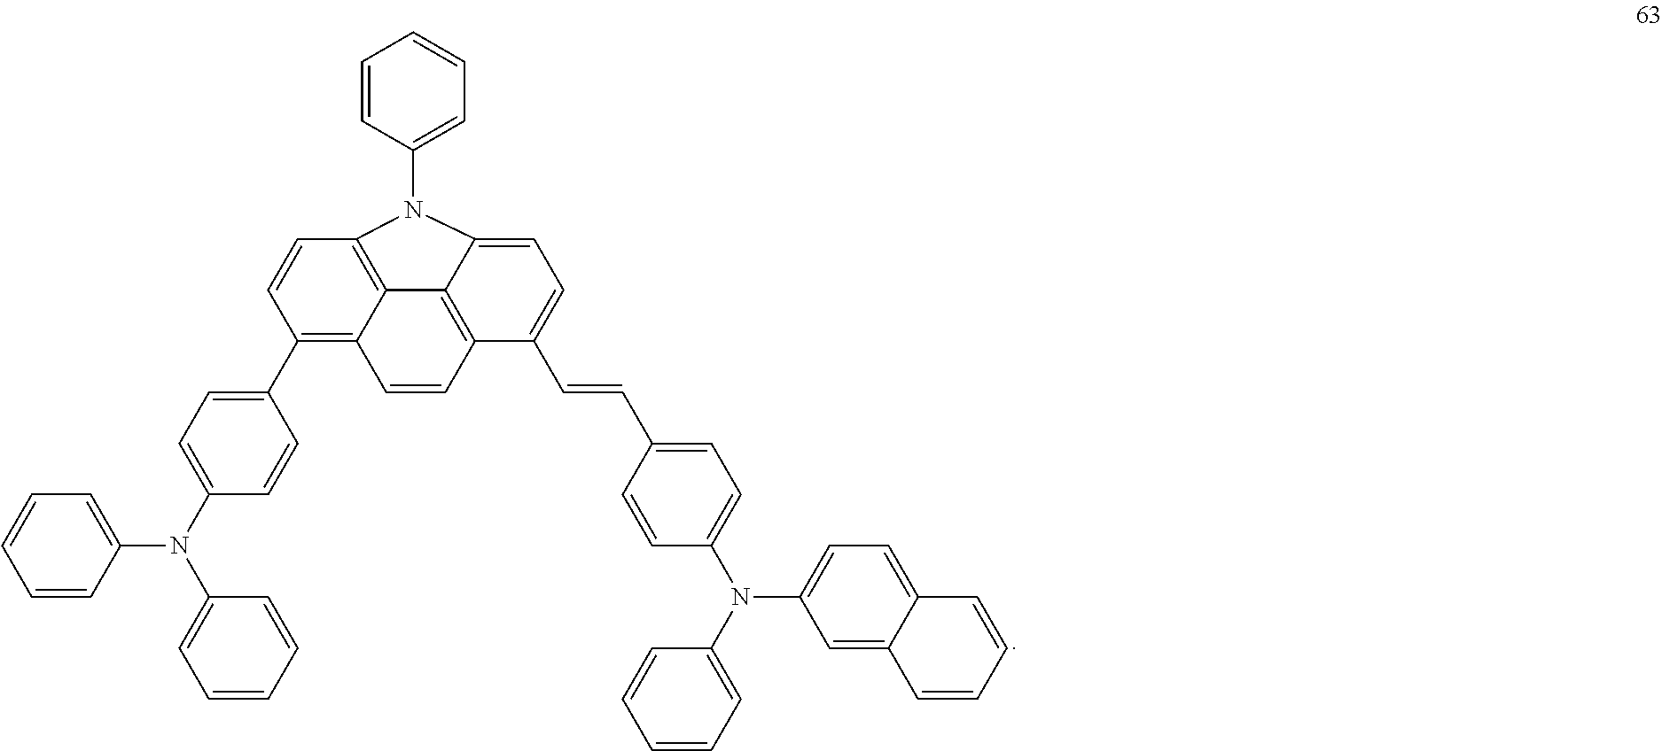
C1=CC2=C3C(=C1C1=CC=C(N(C4=CC=CC=C4)C4=CC=CC=C4)C=C1)C=CC1=C3C(=CC=C1C=CC1=CC=C(N(C3=CC=C4C(=C3)C=CC=C4)C3=CC=CC=C3)C=C1)N2C1=CC=CC=C1
